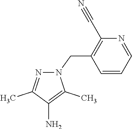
N1(CC2=C(C#N)N=CC=C2)N=C(C)C(N)=C1C
